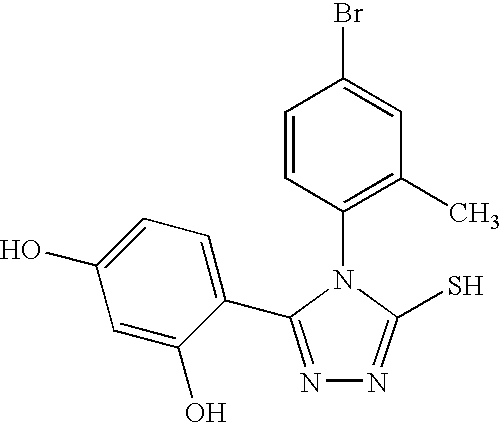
C1(N2C(S)=NN=C2C2=CC=C(O)C=C2O)=C(C)C=C(Br)C=C1
